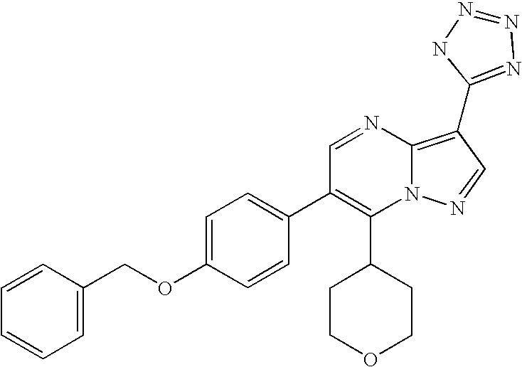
C1(C2CCOCC2)=C(C2=CC=C(OCC3=CC=CC=C3)C=C2)C=NC2=C(C3=NN=NN3)C=NN12
